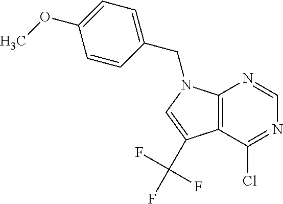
N1=C(Cl)C2=C(N=C1)N(CC1=CC=C(OC)C=C1)C=C2C(F)(F)F
